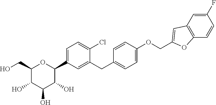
C1(CO)C(O)C(O)C(O)C(C2=CC=C(Cl)C(CC3=CC=C(OCC4=CC5=C(O4)C=CC(F)=C5)C=C3)=C2)O1
